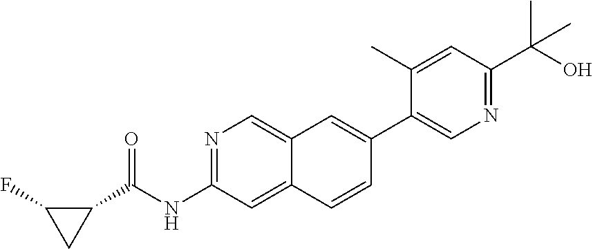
N1=C(NC(C2C(F)C2)=O)C=C2C(=C1)C=C(C1=CN=C(C(C)(O)C)C=C1C)C=C2
